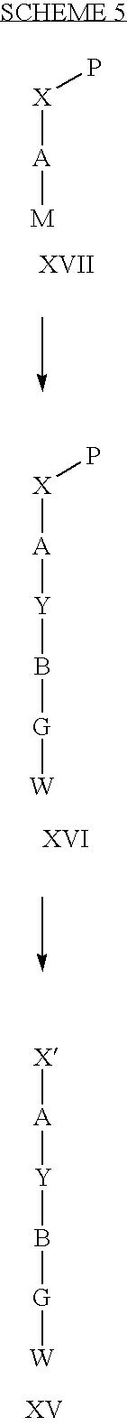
P[X][A][M].P[X][A][Y]B[G][W].[X][A][Y]B[G][W]
